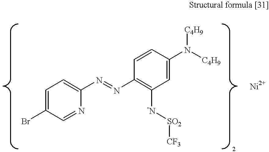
C1=C(Br)C=NC(N=NC2=C([-N][SO2][CF3])C=C(N([C4H9])[C4H9])C=C2)=C1.[Ni]
